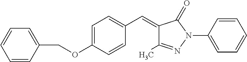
C1=C(OCC2=CC=CC=C2)C=CC(C=C2C(C)=NN(C3=CC=CC=C3)C2=O)=C1
